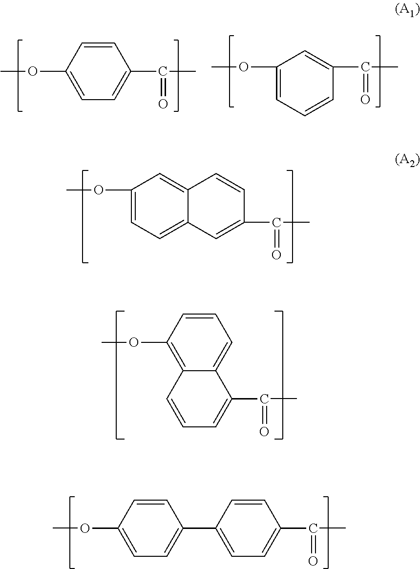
C1(OC)=CC=C2C(=C1)C=CC(C(C)=O)=C2.C1=CC(OC)=C2C(=C1)C(C(C)=O)=CC=C2.C1=CC(OC)=CC=C1C1=CC=C(C(C)=O)C=C1.C1=CC(OC)=CC=C1C(C)=O.C1(OC)=CC=CC(C(C)=O)=C1
